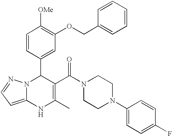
C1=CC(C2N3C(=CC=N3)NC(C)=C2C(N2CCN(C3=CC=C(F)C=C3)CC2)=O)=CC(OCC2=CC=CC=C2)=C1[OMe]
